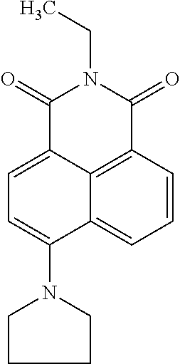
C1(=O)C2=CC=C(N3CCCC3)C3=CC=CC(=C23)C(=O)N1CC
